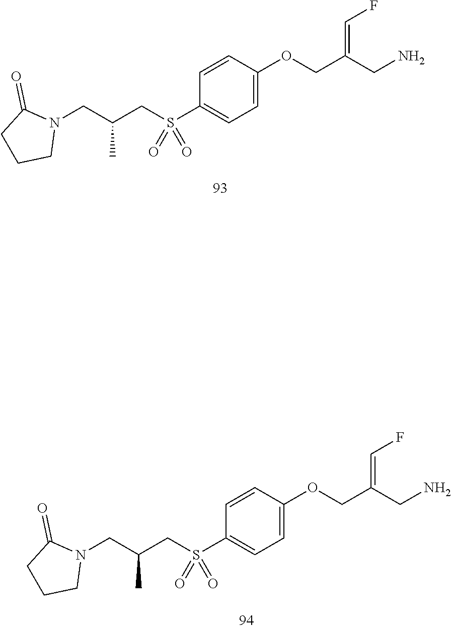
C(CS(C1=CC=C(OCC(CN)=CF)C=C1)(=O)=O)(CN1C(=O)CCC1)C.C(CS(C1=CC=C(OCC(CN)=CF)C=C1)(=O)=O)(CN1C(=O)CCC1)C
